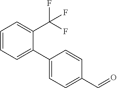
C1=CC(C2=CC=CC=C2C(F)(F)F)=CC=C1C=O
